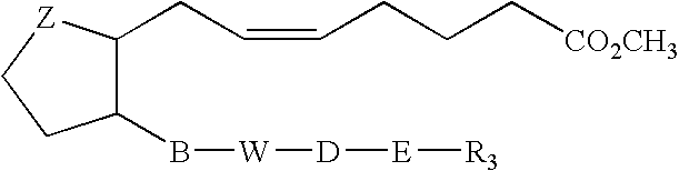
C1(B[W][D][E][R3])C(CC=CCCC[CO2CH3])[Z]CC1
